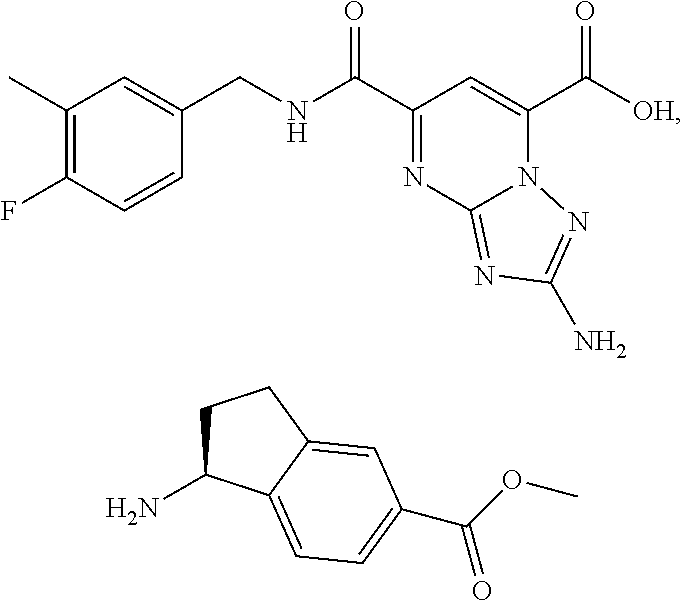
C1(C)=C(F)C=CC(CNC(C2=NC3=NC(N)=NN3C(C([OH])=O)=C2)=O)=C1.C1C(N)C2=CC=C(C(OC)=O)C=C2C1
